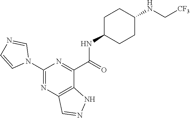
C1(N2C=NC=C2)=NC2=C(C(C(=O)NC3CCC(NC[CF3])CC3)=N1)NN=C2
